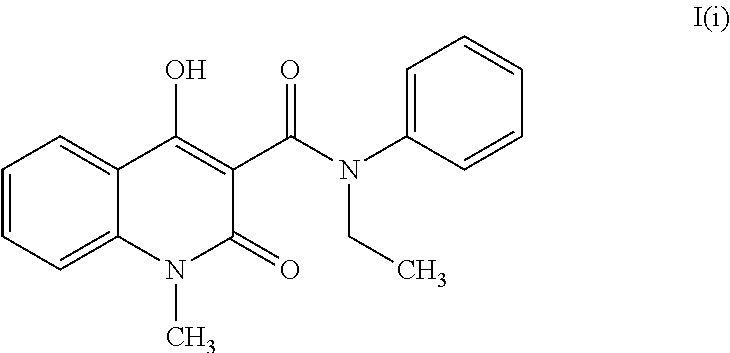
C1=CC=C2C(=C1)C(O)=C(C(N(CC)C1=CC=CC=C1)=O)C(=O)N2C
